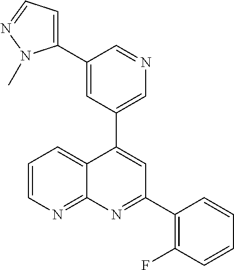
C1=C(C2=CC=NN2C)C=NC=C1C1=CC(C2=C(F)C=CC=C2)=NC2=NC=CC=C12
